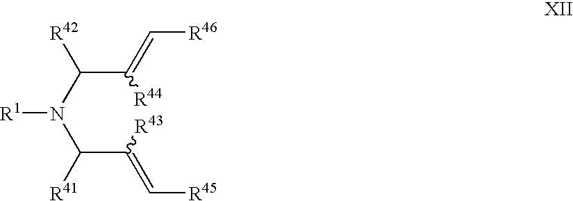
C(C(N(C(C(=C[R45])[R43])[R41])[R1])[R42])(=C[R46])[R44]
